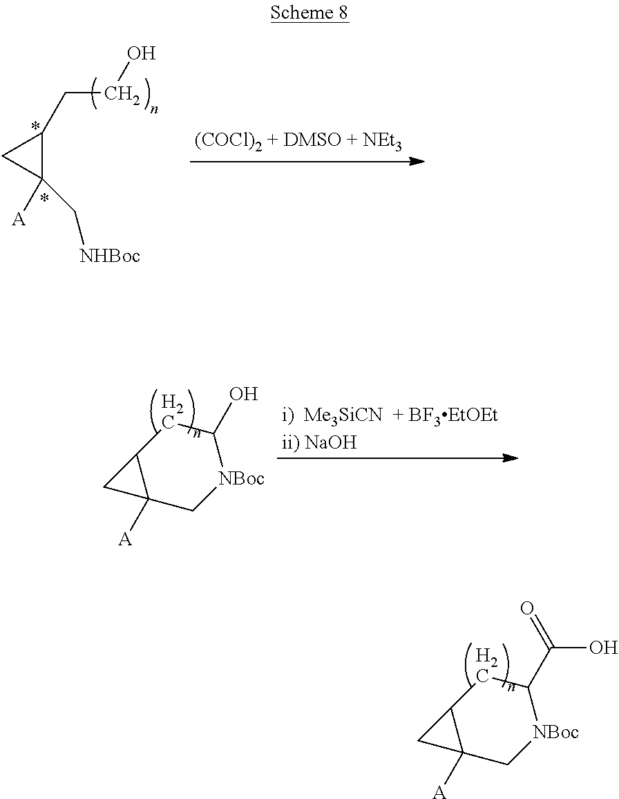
C12C([A])(C[NBoc]C(C(O)=O)C1)C2.C12C([A])(C[NBoc]C(O)C1)C2.[i)  Me3SiCN  + BF3EtOEtii) NaOH].C1(C[NHBoc])([A])C(CCO)C1
